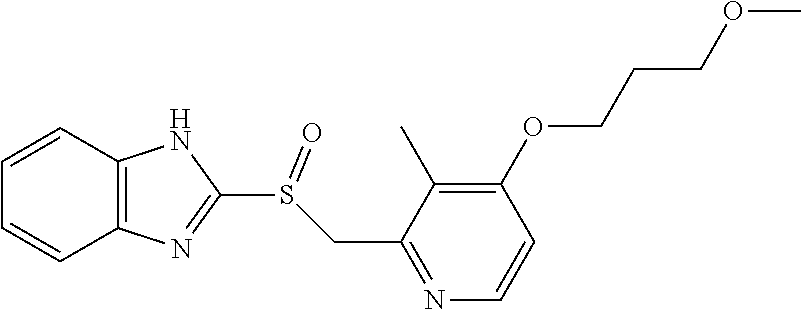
C12=C(N=C(S(CC3=NC=CC(OCCCOC)=C3C)=O)N1)C=CC=C2
